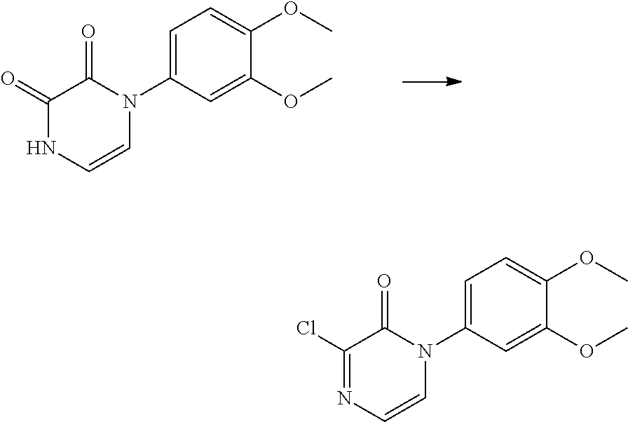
C1=C(N2C(=O)C(=O)NC=C2)C=C(OC)C(OC)=C1.C1=C(N2C(=O)C(Cl)=NC=C2)C=C(OC)C(OC)=C1
